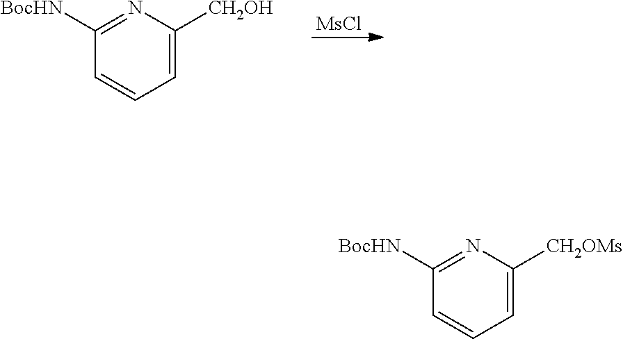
C1([BocHN])=NC([CH2OH])=CC=C1.[MsCl].C1([BocHN])=NC([CH2OMs])=CC=C1
